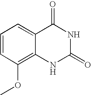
C1=CC(OC)=C2C(=C1)C(=O)NC(=O)N2
